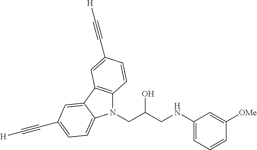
N(CC(CN1C2=C(C3=CC(C#C[H])=CC=C13)C=C(C#C[H])C=C2)O)C1=CC=CC([OMe])=C1
